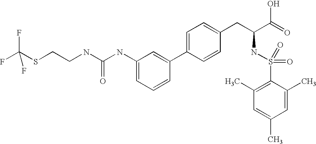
C(NC(=O)NC1=CC=CC(C2=CC=C(CC(NS(=O)(=O)C3=C(C)C=C(C)C=C3C)C(O)=O)C=C2)=C1)CSC(F)(F)F
